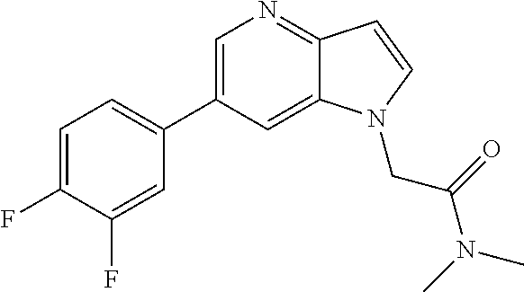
C1=C(C2=CC=C(F)C(F)=C2)C=C2C(=N1)C=CN2CC(N(C)C)=O
